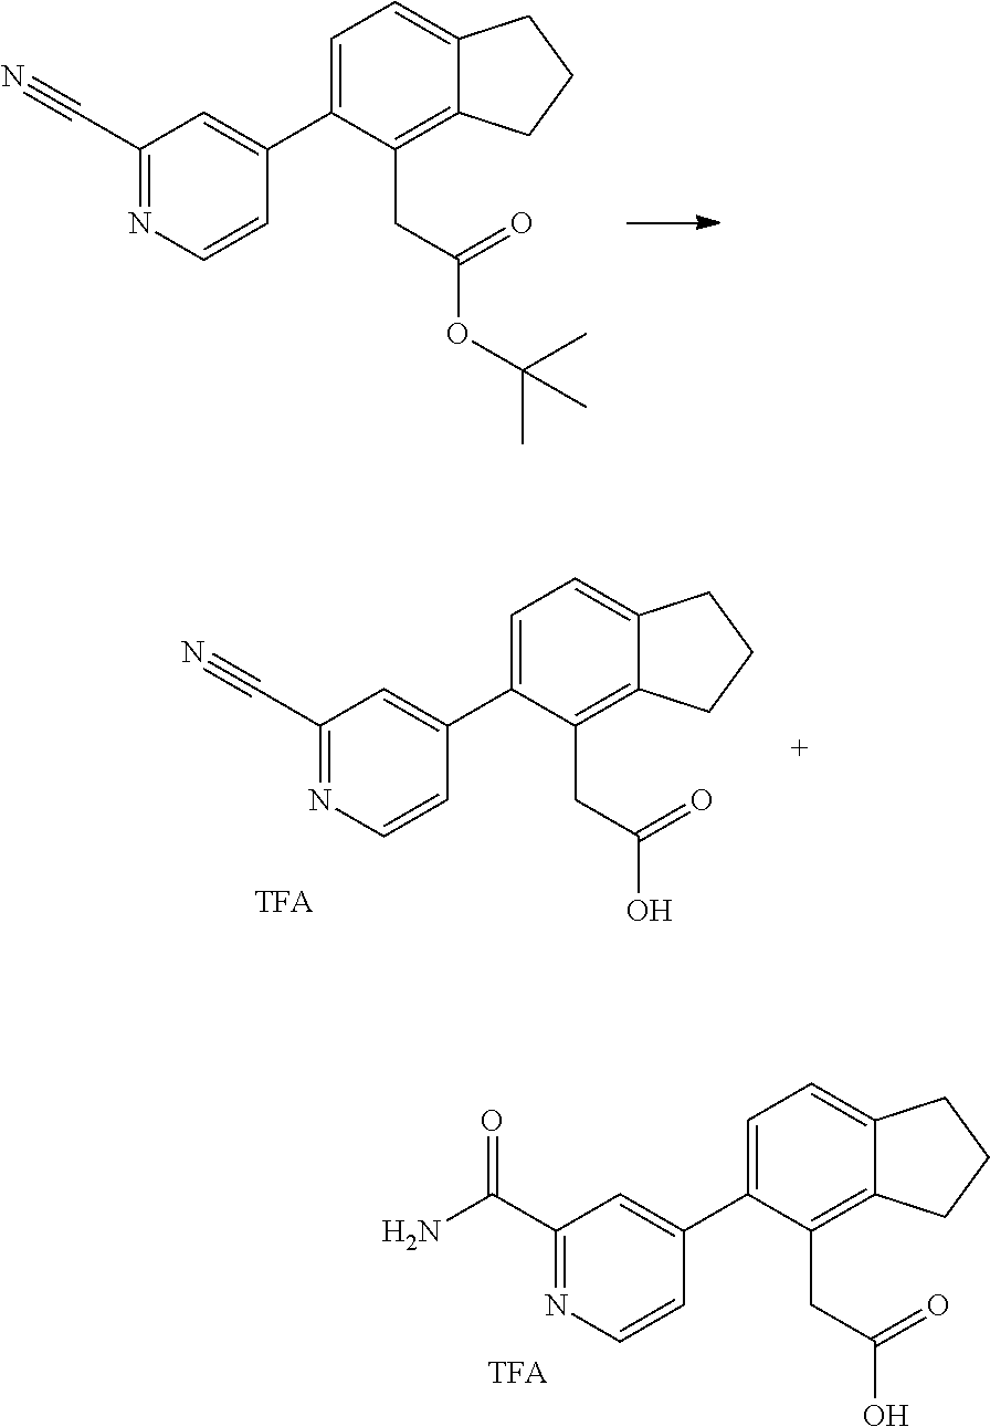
C1(C(N)=O)=NC=CC(C2=CC=C3C(=C2CC(=O)O)CCC3)=C1.C1(C#N)=NC=CC(C2=CC=C3C(=C2CC(=O)OC(C)(C)C)CCC3)=C1.C1(C#N)=NC=CC(C2=CC=C3C(=C2CC(=O)O)CCC3)=C1
